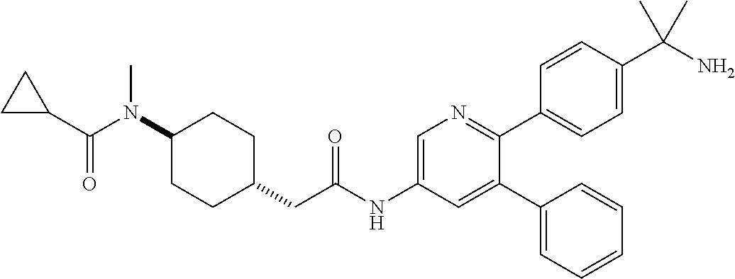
C1(N(C(=O)C2CC2)C)CCC(CC(NC2=CN=C(C3=CC=C(C(N)(C)C)C=C3)C(C3=CC=CC=C3)=C2)=O)CC1
